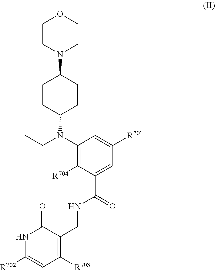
C1(N(CC)C2CCC(N(C)CCOC)CC2)=C([R704])C(C(NCC2=C([R703])C=C([R702])NC2=O)=O)=CC([R701])=C1
